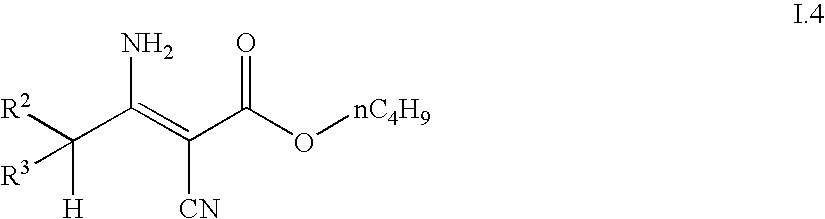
C(C(=C(C(O[nC4H9])=O)[CN])N)([H])([R2])[R3]
